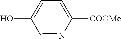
C1=NC([COOMe])=CC=C1O
